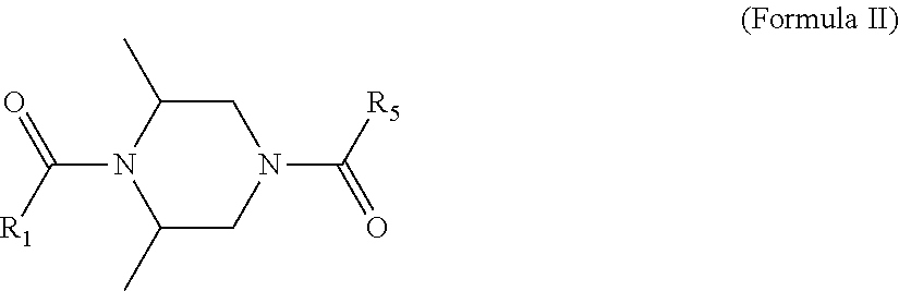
C1(C)CN(C([R5])=O)CC(C)N1C([R1])=O
